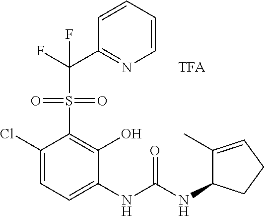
C1(Cl)=CC=C(NC(NC2C(C)=CCC2)=O)C(O)=C1S(=O)(=O)C(C1=NC=CC=C1)(F)F
